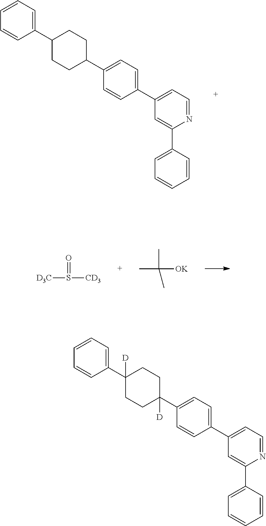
C1(C2CCC(C3=CC=C(C4=CC=NC(C5=CC=CC=C5)=C4)C=C3)CC2)=CC=CC=C1.[D3C]S([CD3])=O.CC([OK])(C)C.C1(C2([D])CCC(C3=CC=C(C4=CC=NC(C5=CC=CC=C5)=C4)C=C3)([D])CC2)=CC=CC=C1
